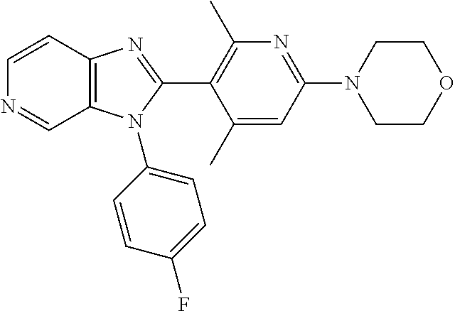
C12=C(C=CN=C1)N=C(C1=C(C)N=C(N3CCOCC3)C=C1C)N2C1=CC=C(F)C=C1
